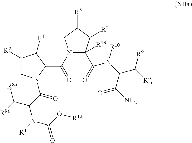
C1([R2])CN(C(C(C([R8a])[R9a])N([R11])C(O[R12])=O)=O)C(C(N2C(C(=O)N(C(C(N)=O)C([R9])[R8])[R10])([R13])C([R7])C([R5])C2)=O)C1[R1]
